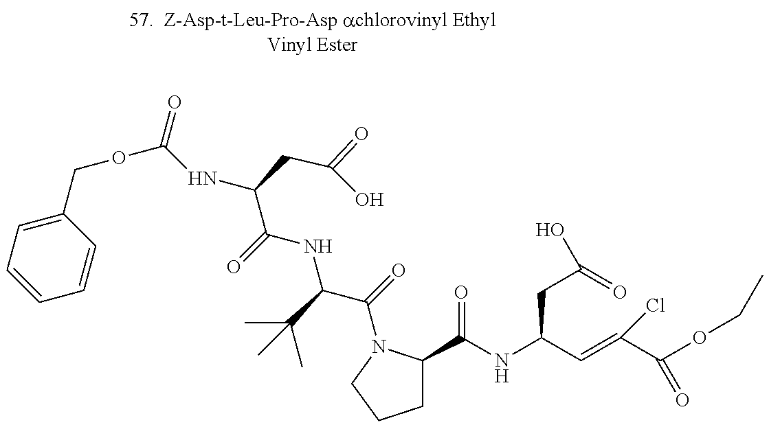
C1=CC=C(COC(NC(C(=O)NC(C(=O)N2C(C(NC(C=C(C(OCC)=O)Cl)CC(O)=O)=O)CCC2)C(C)(C)C)CC(=O)O)=O)C=C1
